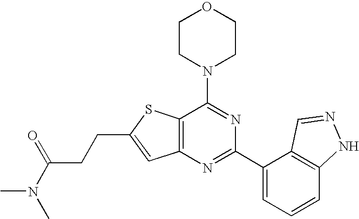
C1CN(C2=NC(C3=CC=CC4=C3C=NN4)=NC3=C2SC(CCC(N(C)C)=O)=C3)CCO1
